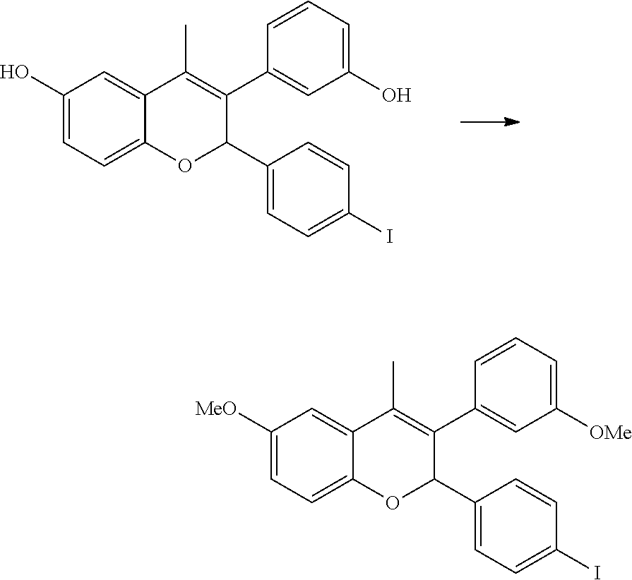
C1(O)=CC=C2C(=C1)C(C)=C(C1=CC(O)=CC=C1)C(C1=CC=C(I)C=C1)O2.C1([MeO])=CC=C2C(=C1)C(C)=C(C1=CC([OMe])=CC=C1)C(C1=CC=C(I)C=C1)O2
